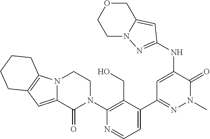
N12C(=CC3=C1CCCC3)C(=O)N(C1=C(CO)C(C3=NN(C)C(=O)C(NC4=NN5CCOCC5=C4)=C3)=CC=N1)CC2
